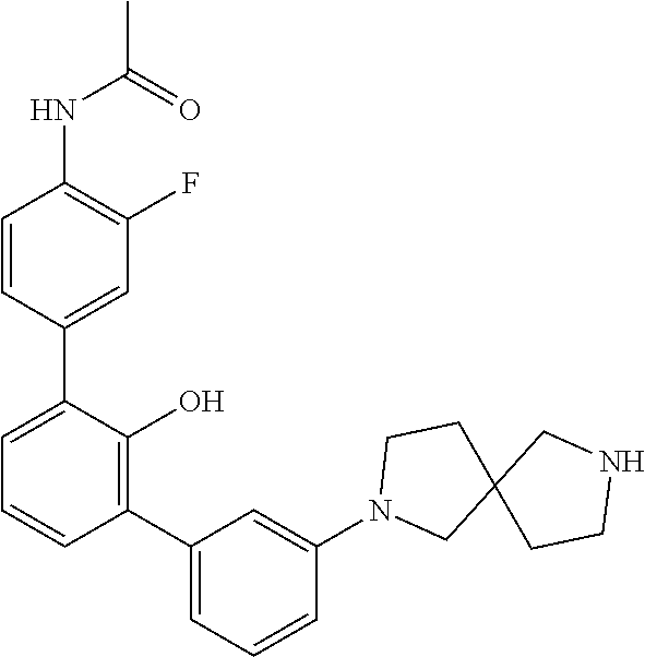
N(C1=C(F)C=C(C2=CC=CC(C3=CC=CC(N4CC5(CC4)CCNC5)=C3)=C2O)C=C1)C(C)=O
